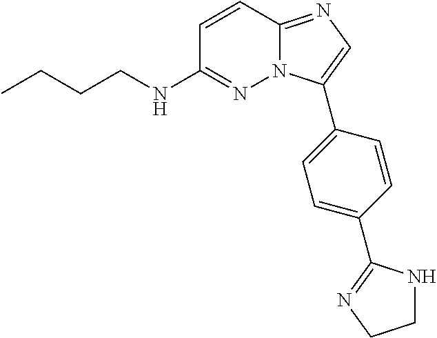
C1=C(C2=NCCN2)C=CC(C2=CN=C3N2N=C(NCCCC)C=C3)=C1
